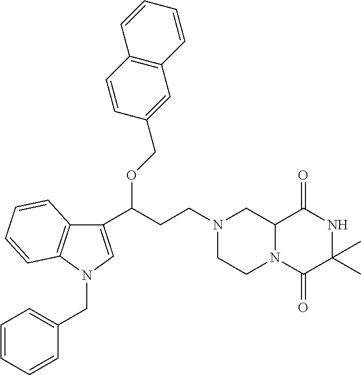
C(C(C1=CN(CC2=CC=CC=C2)C2=C1C=CC=C2)OCC1=CC2=C(C=C1)C=CC=C2)CN1CC2N(C(=O)C(C)(C)NC2=O)CC1
